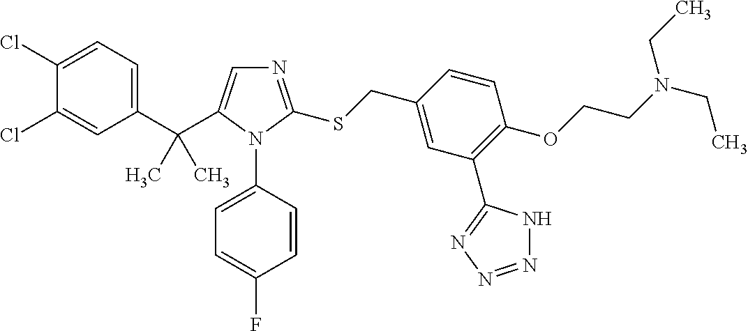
C1(C(C)(C)C2=CN=C(SCC3=CC(C4=NN=NN4)=C(OCCN(CC)CC)C=C3)N2C2=CC=C(F)C=C2)=CC=C(Cl)C(Cl)=C1
